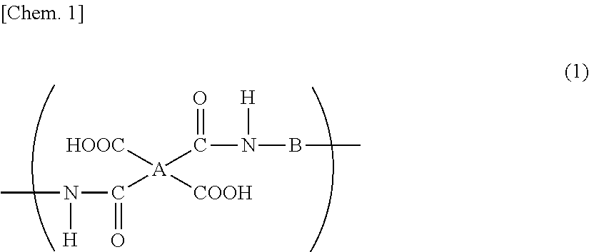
CN(C(=O)[A]([COOH])([HOOC])C(N([H])BC)=O)[H]
